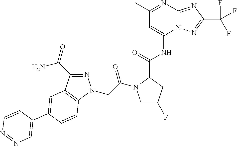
N1=C(C(=O)N)C2=C(N1CC(=O)N1CC(F)CC1C(=O)NC1=CC(C)=NC3=NC(C(F)(F)F)=NN13)C=CC(C1=CN=NC=C1)=C2
